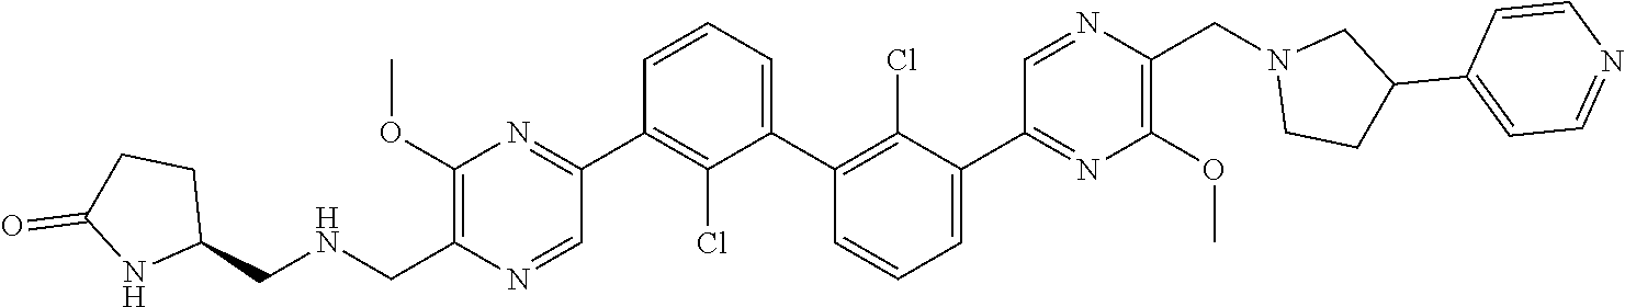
C1(OC)=C(C[HN]CC2CCC(=O)N2)N=CC(C2=C(Cl)C(C3=C(Cl)C(C4=NC(OC)=C(CN5CCC(C6=CC=NC=C6)C5)N=C4)=CC=C3)=CC=C2)=N1
